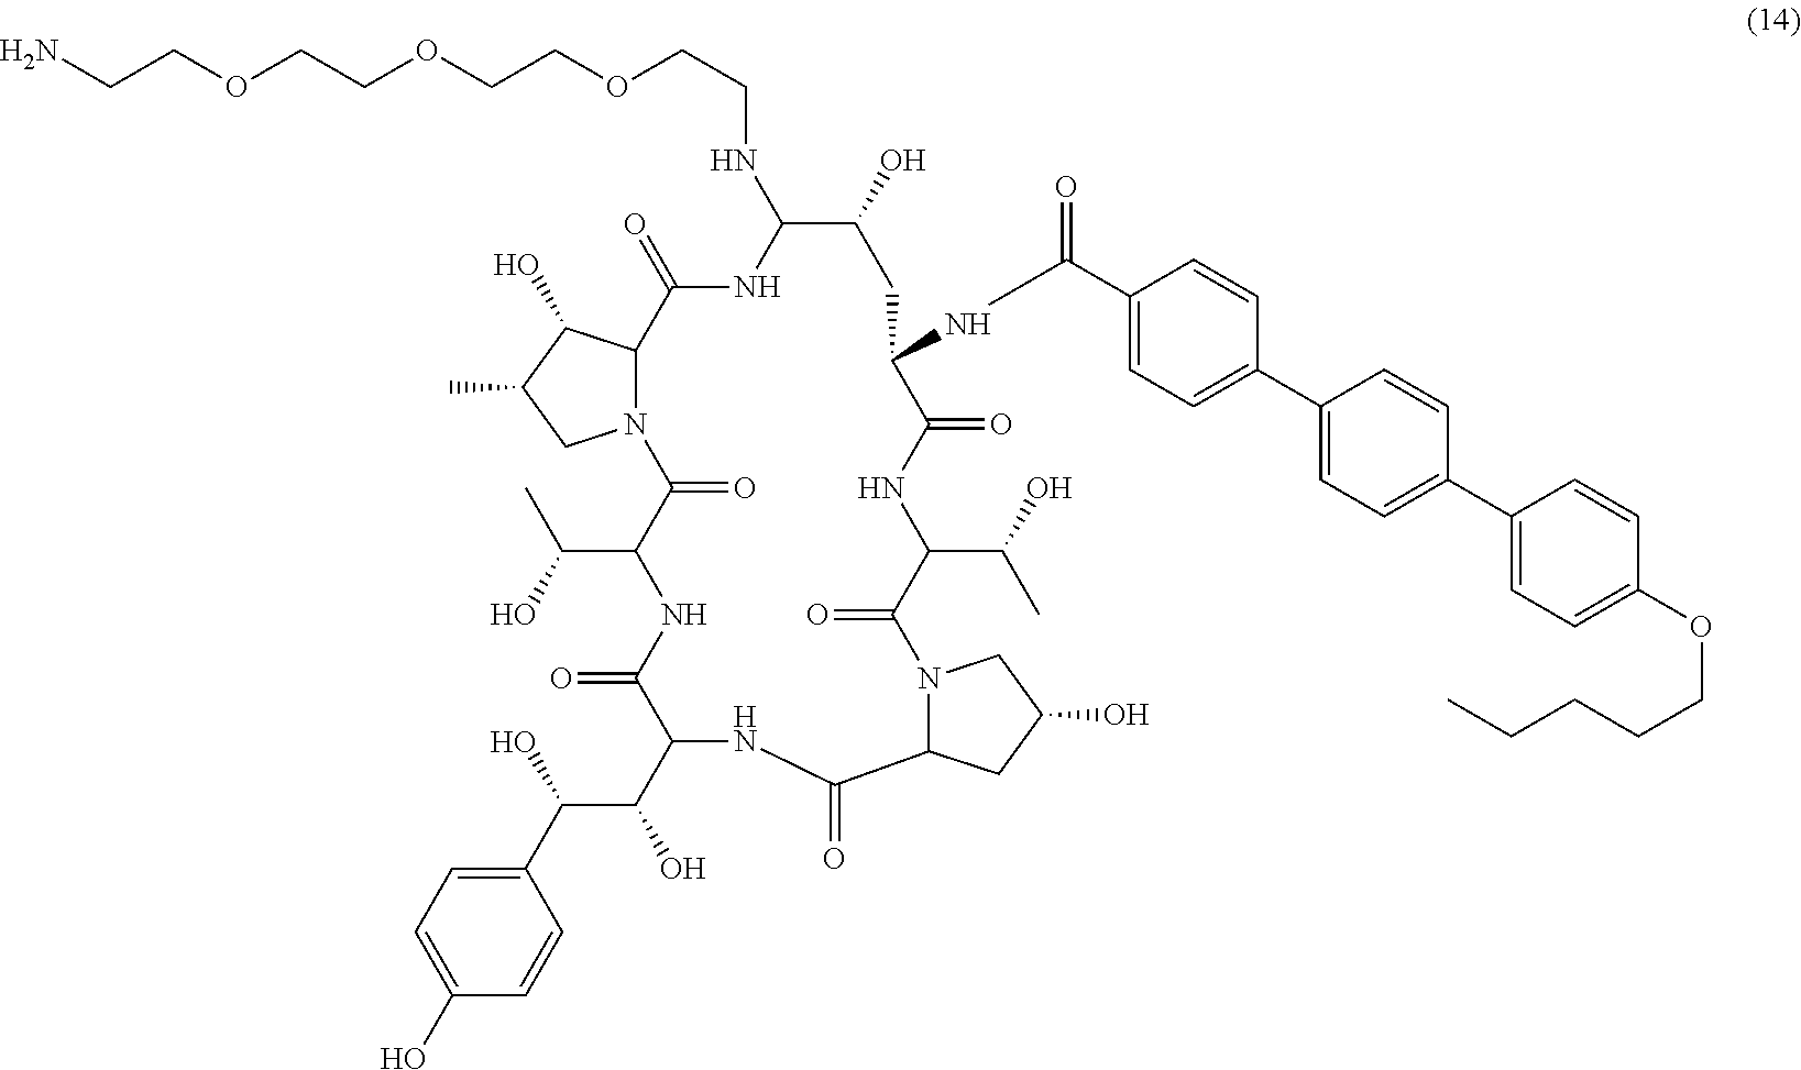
O(CCOCCNC1NC(=O)C2N(CC(C)C2O)C(=O)C(C(O)C)NC(=O)C(C(O)C(C2=CC=C(O)C=C2)O)NC(=O)C2N(C(=O)C(C(O)C)NC(=O)C(NC(C3=CC=C(C4=CC=C(C5=CC=C(OCCCCC)C=C5)C=C4)C=C3)=O)CC1O)CC(O)C2)CCOCCN
